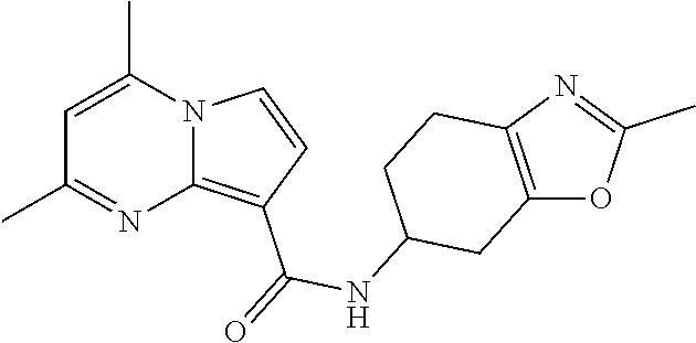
C1=C(C)N2C(=C(C(=O)NC3CC4=C(CC3)N=C(C)O4)C=C2)N=C1C
